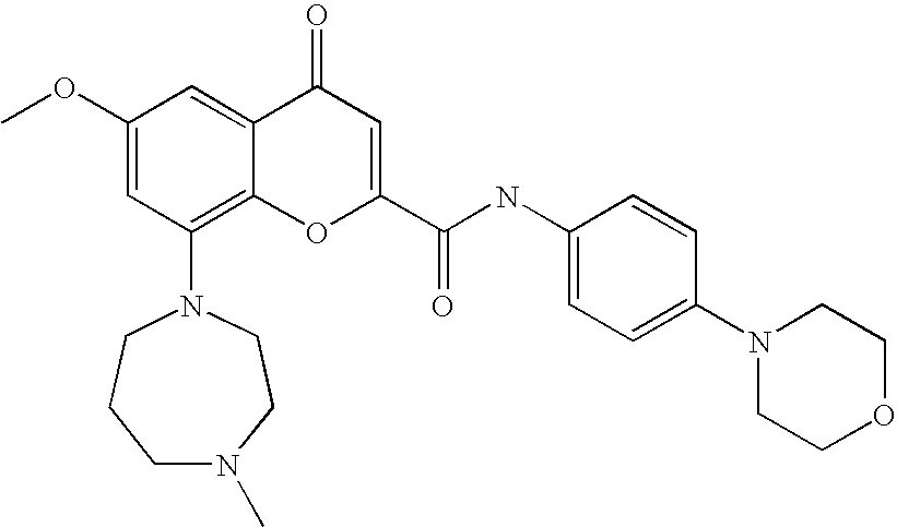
N1(C2=C3C(=CC(OC)=C2)C(=O)C=C(C(NC2=CC=C(N4CCOCC4)C=C2)=O)O3)CCCN(C)CC1
